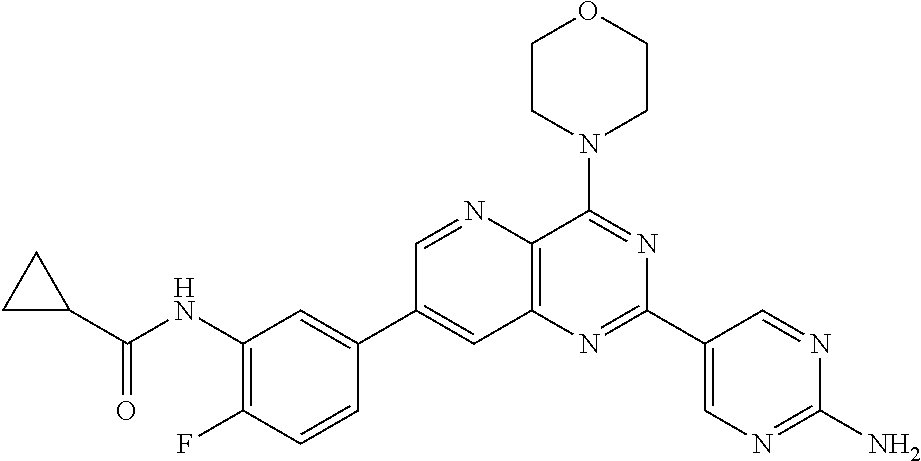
C1(NC(C2CC2)=O)=C(F)C=CC(C2=CC3=C(N=C2)C(N2CCOCC2)=NC(C2=CN=C(N)N=C2)=N3)=C1
